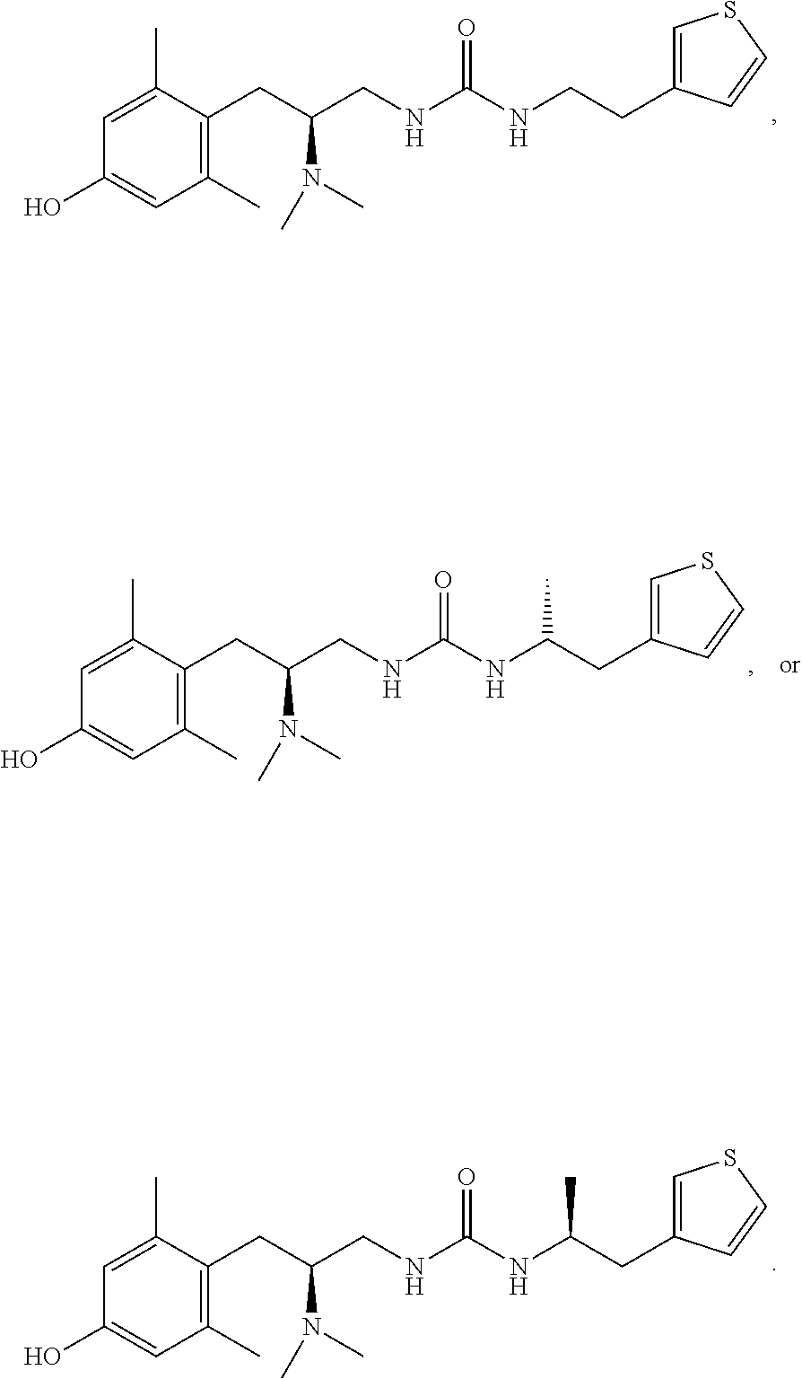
C1=C(C)C(CC(CNC(NCCC2=CSC=C2)=O)N(C)C)=C(C)C=C1O.C1=C(C)C(CC(CNC(NC(CC2=CSC=C2)C)=O)N(C)C)=C(C)C=C1O.C1=C(C)C(CC(CNC(NC(CC2=CSC=C2)C)=O)N(C)C)=C(C)C=C1O
